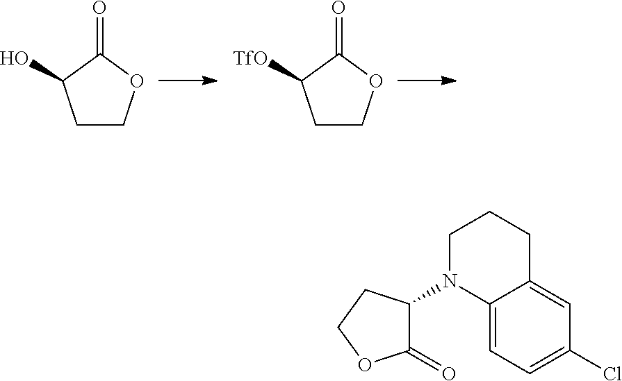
C1COC(=O)C1O.C1COC(=O)C1[TfO].C12=CC=C(Cl)C=C1CCCN2C1C(=O)OCC1
